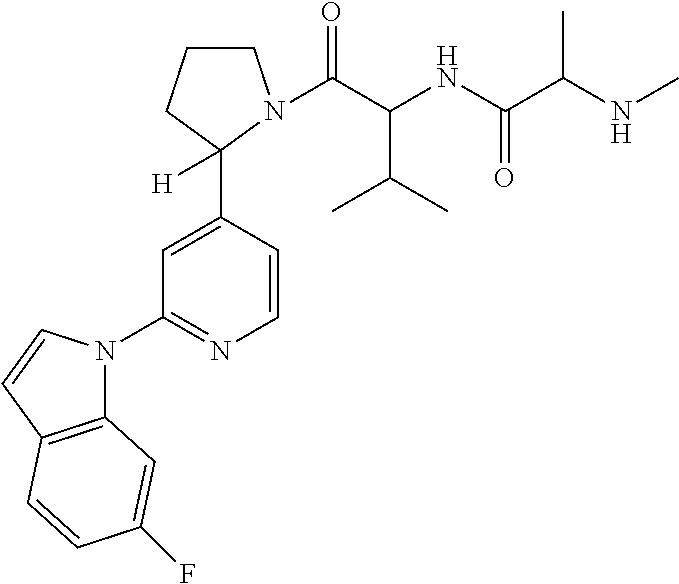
C1=CC(C2([H])CCCN2C(C(NC(C(NC)C)=O)C(C)C)=O)=CC(N2C3=C(C=C2)C=CC(F)=C3)=N1
